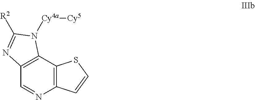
C1=NC2=C(C3=C1N=C([R2])N3[Cy4a][Cy5])SC=C2
